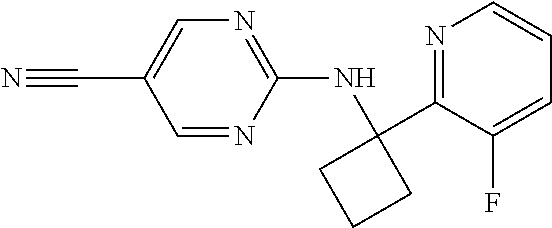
C1=NC(NC2(C3=NC=CC=C3F)CCC2)=NC=C1C#N
